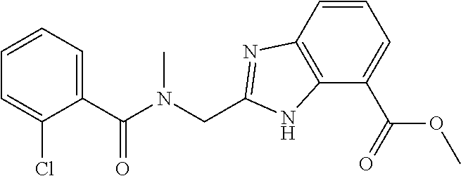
C1(C(N(CC2=NC3=C(N2)C(C(OC)=O)=CC=C3)C)=O)=CC=CC=C1Cl
